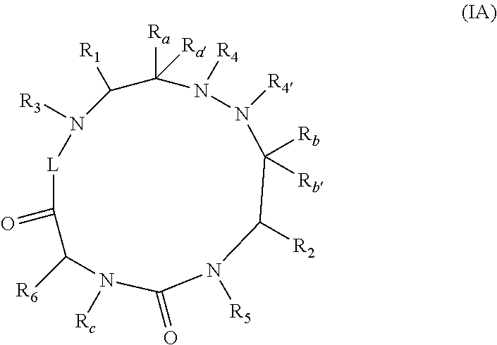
C1([R2])C([Rb])([Rb])N([R4])N([R4])C([Ra])([Ra])C([R1])N([R3])[L]C(=O)C([R6])N([Rc])C(=O)N1[R5]
